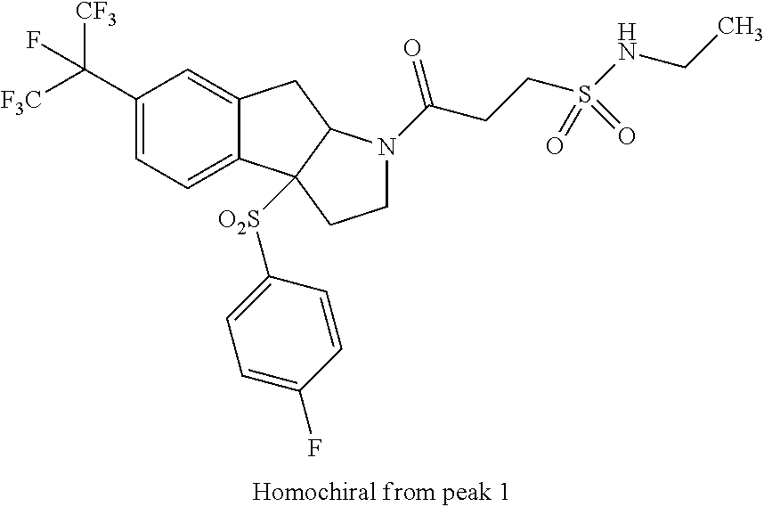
C(C1=CC=C2C(=C1)CC1C2([O2S]C2=CC=C(F)C=C2)CCN1C(CCS(NCC)(=O)=O)=O)([F3C])([CF3])F
